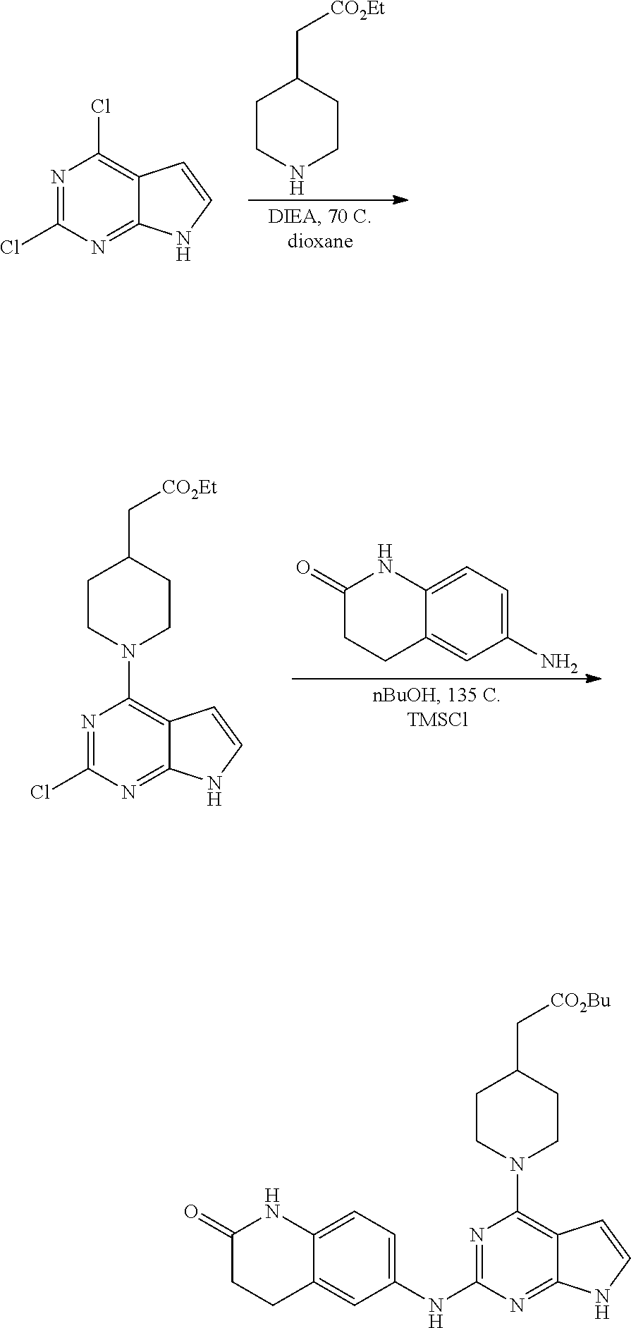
C1CN(C2=C3C(=NC(NC4=CC=C5C(=C4)CCC(=O)N5)=N2)NC=C3)CCC1C[CO2Bu].C1CNCCC1C[CO2Et].N1=C(Cl)N=C2C(=C1Cl)C=CN2.C1(=O)CCC2=CC(N)=CC=C2N1.C1CN(C2=C3C(=NC(Cl)=N2)NC=C3)CCC1C[CO2Et]
